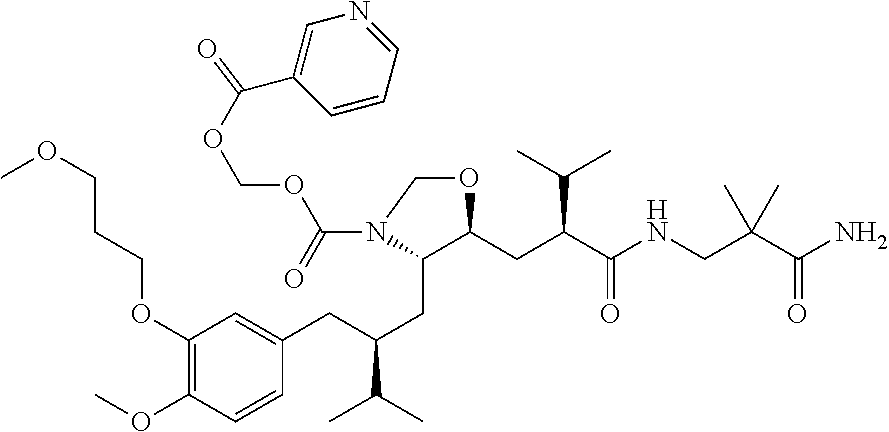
C1(OCCCOC)=C(OC)C=CC(CC(CC2C(CC(C(NCC(C(N)=O)(C)C)=O)C(C)C)OCN2C(=O)OCOC(C2=CN=CC=C2)=O)C(C)C)=C1
